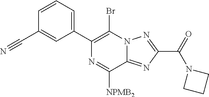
C1=CC=C(C2=C(Br)N3C(=NC(C(N4CCC4)=O)=N3)C([NPMB2])=N2)C=C1C#N
